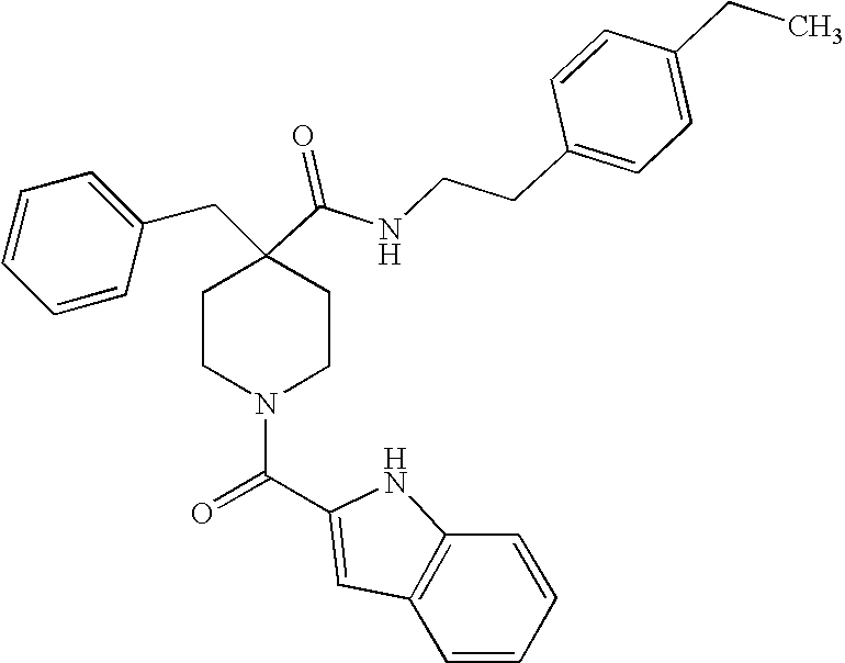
C1=CC=CC(CC2(C(=O)NCCC3=CC=C(CC)C=C3)CCN(C(C3=CC4=C(N3)C=CC=C4)=O)CC2)=C1
